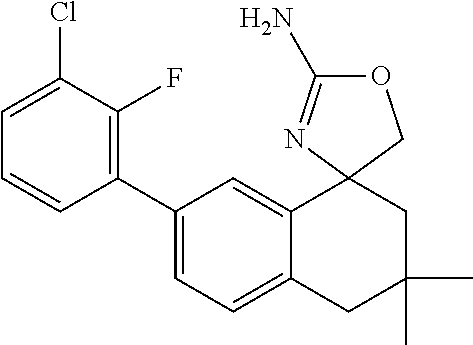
C1(C2=C(F)C(Cl)=CC=C2)=CC=C2C(=C1)C1(CC(C)(C)C2)N=C(N)OC1
